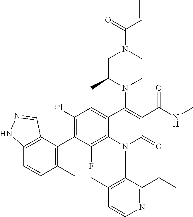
C12=C(C(C3=C(Cl)C=C4C(=C3F)N(C3=C(C)C=CN=C3C(C)C)C(=O)C(C(NC)=O)=C4N3CCN(C(=O)C=C)CC3C)=C(C)C=C1)C=NN2
